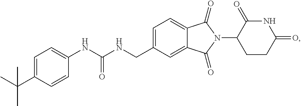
C1=C(CNC(NC2=CC=C(C(C)(C)C)C=C2)=O)C=C2C(=C1)C(=O)N(C1CCC(=O)NC1=O)C2=O
